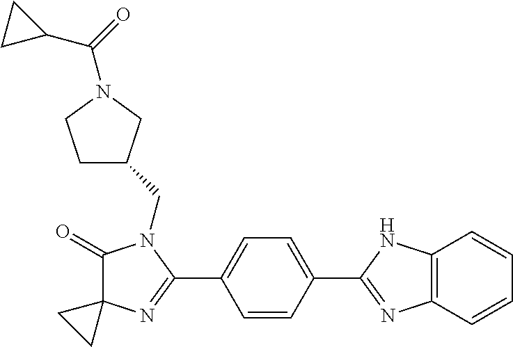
C1(=O)C2(N=C(C3=CC=C(C4=NC5=C(N4)C=CC=C5)C=C3)N1CC1CCN(C(=O)C3CC3)C1)CC2
